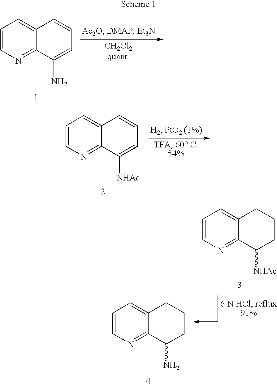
N1=C2C(=CC=C1)C=CC=C2N.N1=C2C(=CC=C1)C=CC=C2[NHAc].N1=C2C(=CC=C1)CCCC2N.N1=C2C(=CC=C1)CCCC2[NHAc]
